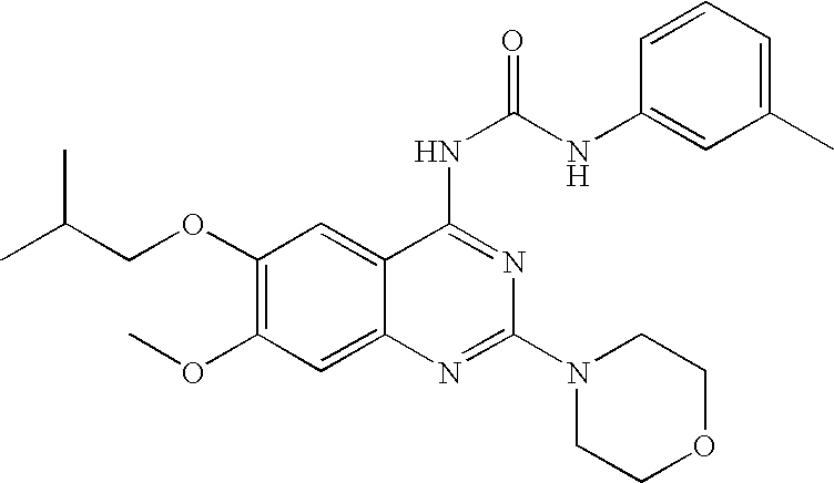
C1(OCC(C)C)=C(OC)C=C2C(=C1)C(NC(=O)NC1=CC(C)=CC=C1)=NC(N1CCOCC1)=N2
